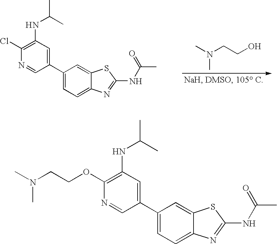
CN(C)CCO.C1(C2=CC=C3C(=C2)SC(NC(C)=O)=N3)=CC(NC(C)C)=C(Cl)N=C1.C1(C2=CC=C3C(=C2)SC(NC(C)=O)=N3)=CC(NC(C)C)=C(OCCN(C)C)N=C1
